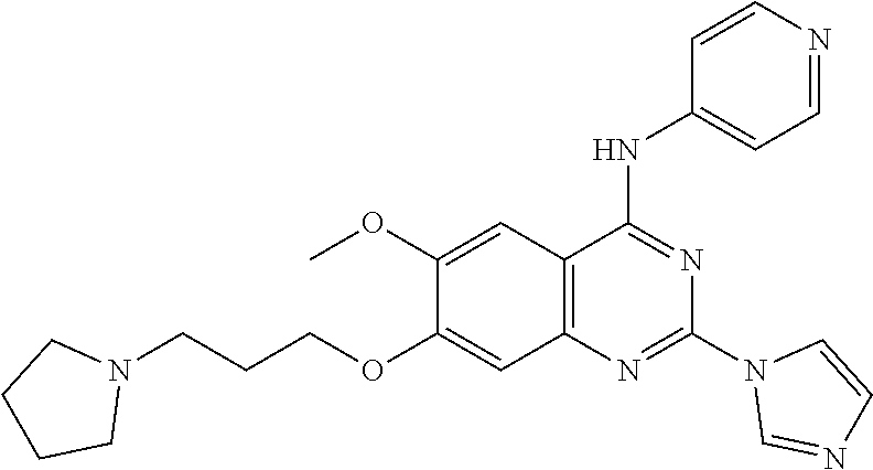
N1(C2=NC3=C(C=C(OC)C(OCCCN4CCCC4)=C3)C(NC3=CC=NC=C3)=N2)C=NC=C1
